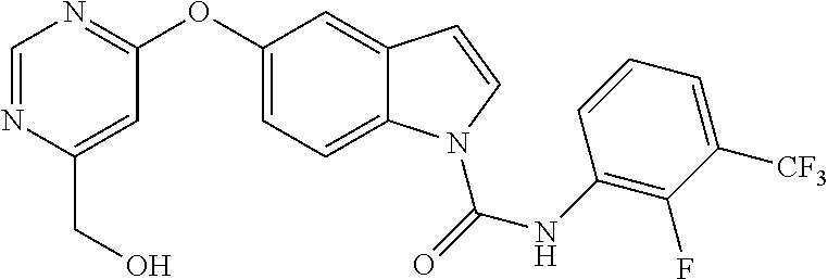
C(C1=CC(OC2=CC=C3C(=C2)C=CN3C(=O)NC2=C(F)C([CF3])=CC=C2)=NC=N1)O
